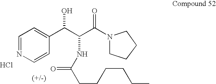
C1=NC=CC(C(C(NC(CCCCCC)=O)C(N2CCCC2)=O)O)=C1.Cl
